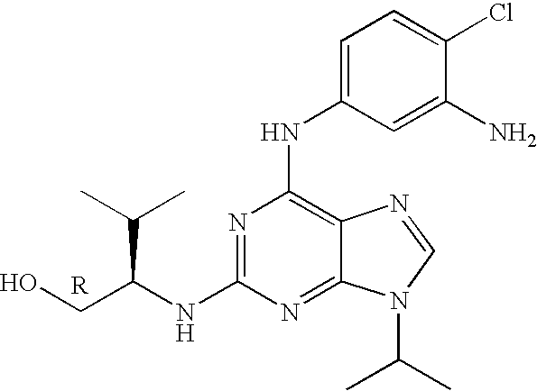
OCC(NC1=NC(NC2=CC=C(Cl)C(N)=C2)=C2C(=N1)N(C(C)C)C=N2)C(C)C.[R]
